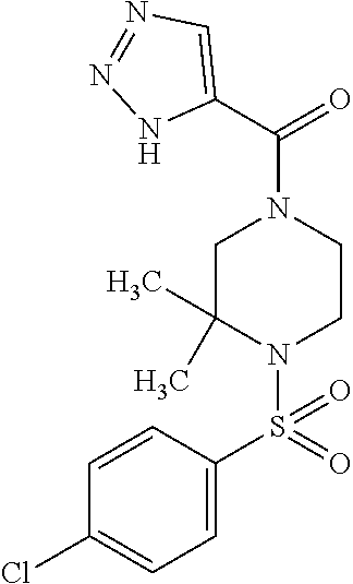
C1=C(S(N2CCN(C(=O)C3=CN=NN3)CC2(C)C)(=O)=O)C=CC(Cl)=C1
